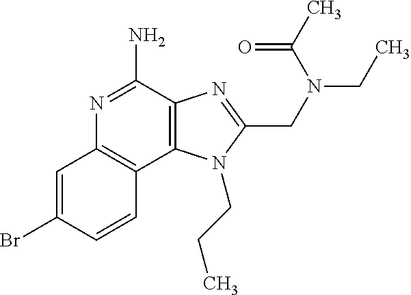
C1=C(Br)C=CC2=C1N=C(N)C1=C2N(CCC)C(CN(CC)C(C)=O)=N1
